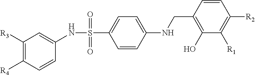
C1=CC(NCC2=C(O)C([R1])=C([R2])C=C2)=CC=C1S(=O)(=O)NC1=CC([R3])=C([R4])C=C1
